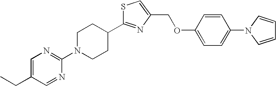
C1(N2CCC(C3=NC(COC4=CC=C(N5C=CC=C5)C=C4)=CS3)CC2)=NC=C(CC)C=N1
